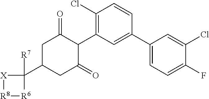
C1(Cl)=C(C2C(=O)CC(C3([R7])[X][R8][R6]3)CC2=O)C=C(C2=CC=C(F)C(Cl)=C2)C=C1
